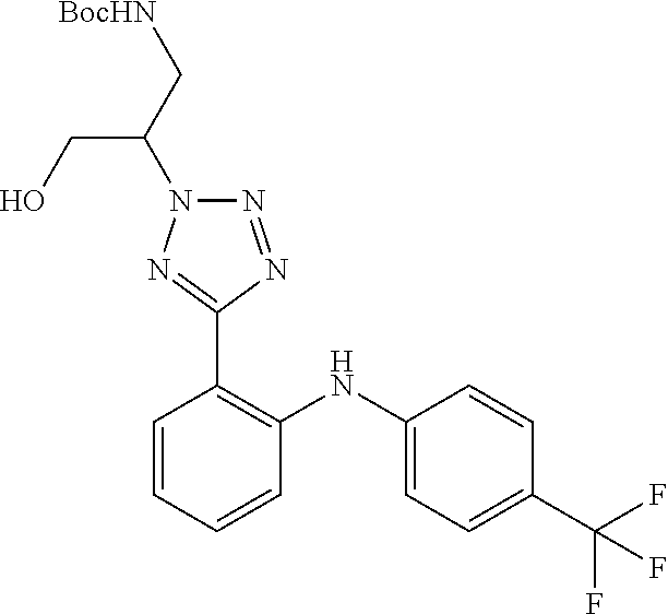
C1=CC(C(F)(F)F)=CC=C1NC1=C(C2=NN(C(C[NHBoc])CO)N=N2)C=CC=C1
